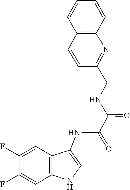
C(NC(=O)C(NC1=CNC2=C1C=C(F)C(F)=C2)=O)C1=NC2=C(C=C1)C=CC=C2
